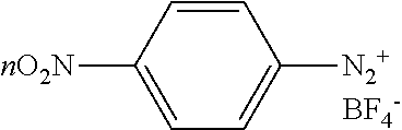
C1=C([nO2N])C=CC([N2+])=C1.[BF4-]
